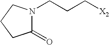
C1(=O)N(CCC[X2])CCC1
